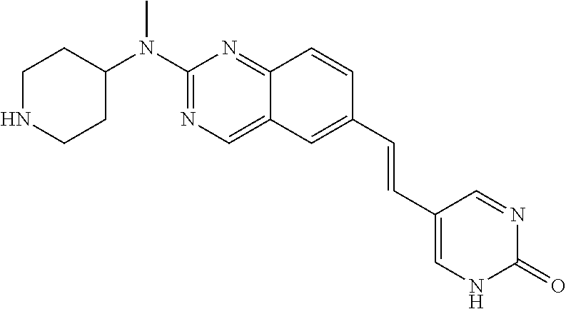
C1NCCC(N(C2=NC=C3C(=N2)C=CC(C=CC2=CNC(=O)N=C2)=C3)C)C1
